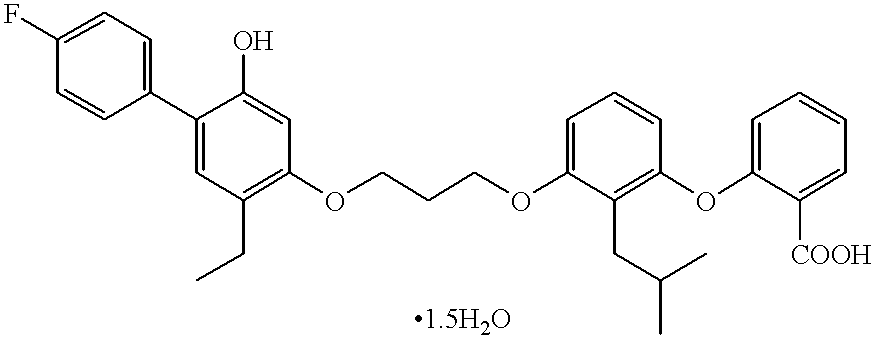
C1=CC(C2=CC(CC)=C(OCCCOC3=CC=CC(OC4=CC=CC=C4[COOH])=C3CC(C)C)C=C2O)=CC=C1F
